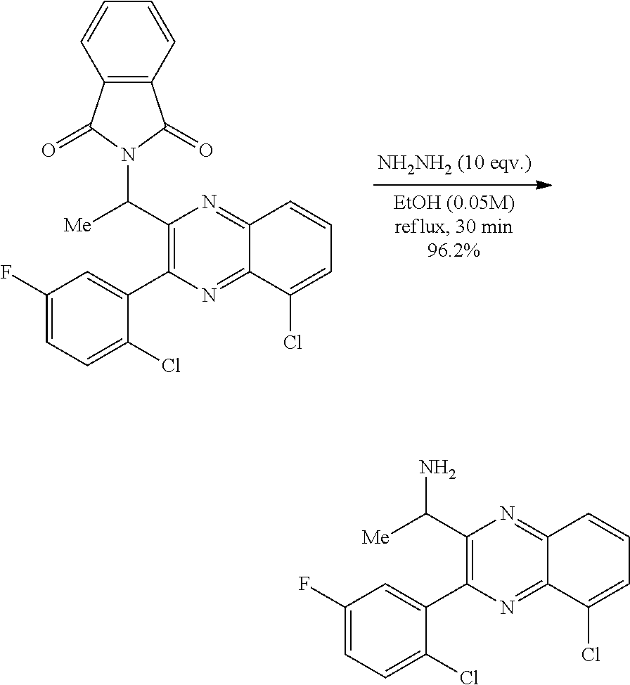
C12=C(C=CC=C1)C(=O)N(C(C1=C(C3=CC(F)=CC=C3Cl)N=C3C(=N1)C=CC=C3Cl)[Me])C2=O.NC(C1=C(C2=CC(F)=CC=C2Cl)N=C2C(=N1)C=CC=C2Cl)[Me]
